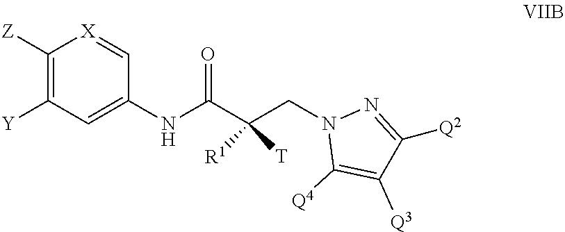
C1([Q2])=NN(CC(C(NC2=CC([Y])=C([Z])[X]=C2)=O)([T])[R1])C([Q4])=C1[Q3]
